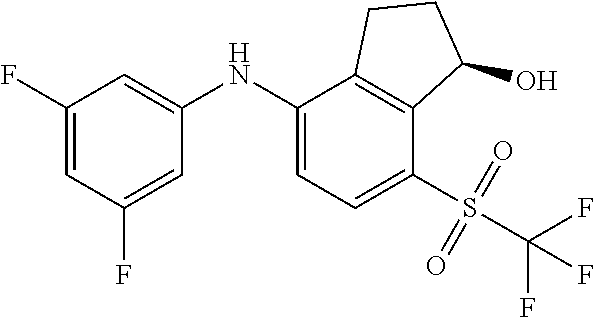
C1(NC2=CC=C(S(C(F)(F)F)(=O)=O)C3=C2CCC3O)=CC(F)=CC(F)=C1
